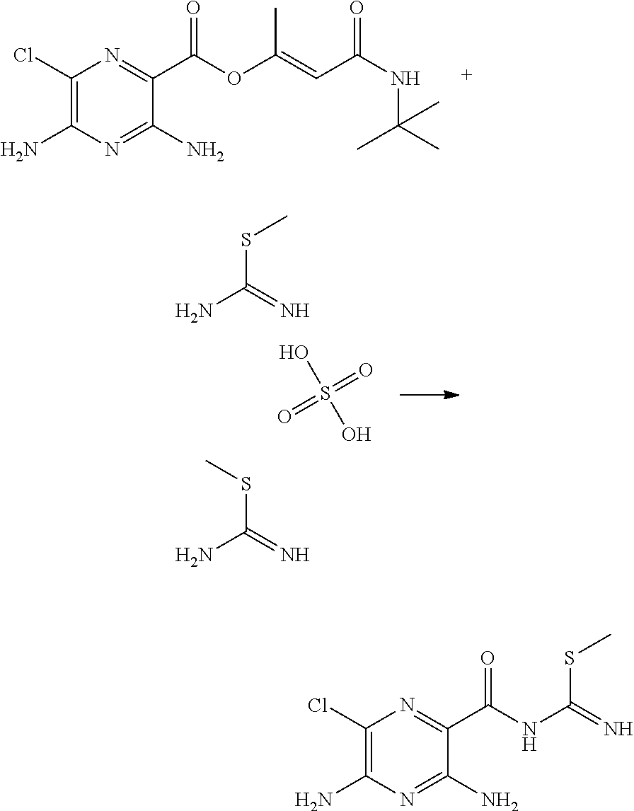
C1(Cl)=C(N)N=C(N)C(C(=O)OC(C)=CC(=O)NC(C)(C)C)=N1.NC(SC)=N.OS(=O)(=O)O.NC(SC)=N.C1(Cl)=C(N)N=C(N)C(C(=O)NC(SC)=N)=N1
